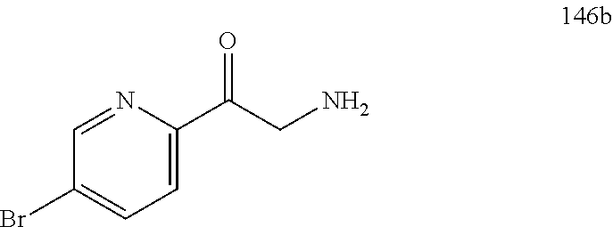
C1=C(C(CN)=O)N=CC(Br)=C1
